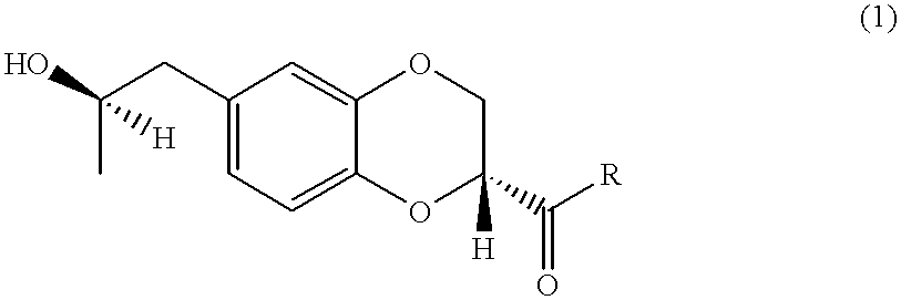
C1(CC(C)([H])O)=CC=C2C(=C1)OCC([H])(C([R])=O)O2
